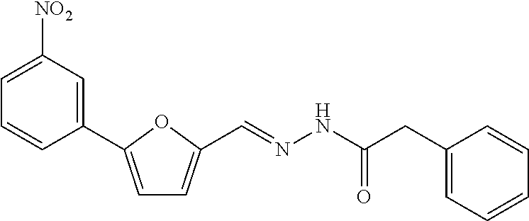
C1=C(C2=CC([NO2])=CC=C2)OC(C=NNC(CC2=CC=CC=C2)=O)=C1
